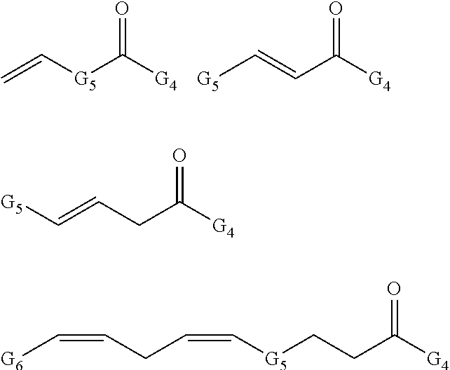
C=C[G5]C(=O)[G4].[G5]C=CC(=O)[G4].C(=CCC(=O)[G4])[G5].[G6]C=CCC=C[G5]CCC(=O)[G4]
